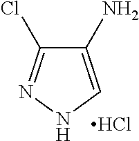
C1(N)=CNN=C1Cl.Cl
